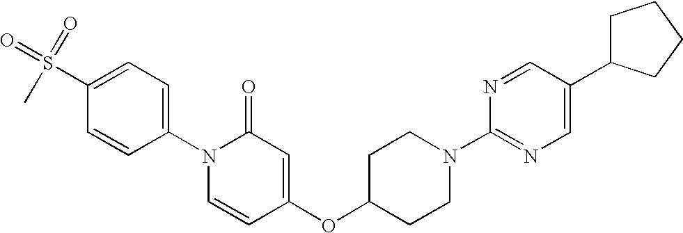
C1(S(=O)(=O)C)=CC=C(N2C=CC(OC3CCN(C4=NC=C(C5CCCC5)C=N4)CC3)=CC2=O)C=C1
